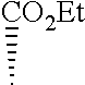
[CO2Et]C
